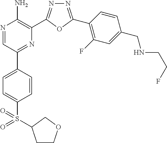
N1=C(C2=C(F)C=C(CNCCF)C=C2)OC(C2=C(N)N=CC(C3=CC=C(S(=O)(=O)C4CCOC4)C=C3)=N2)=N1
